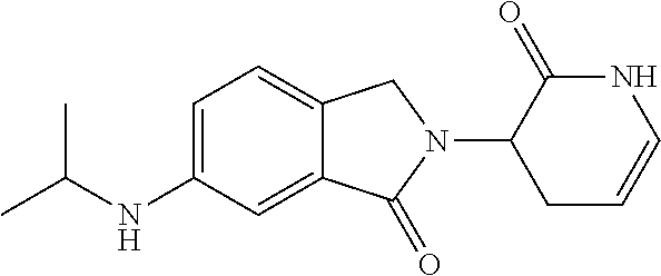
C1=C(NC(C)C)C=C2C(=C1)CN(C1CC=CNC1=O)C2=O
